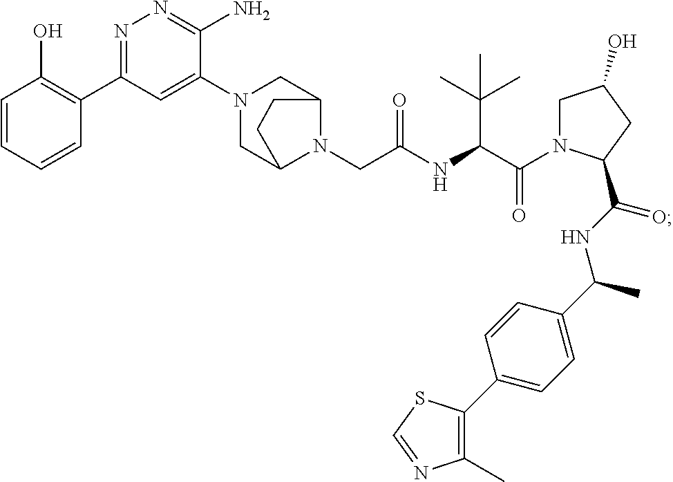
N1(CC(NC(C(N2CC(O)CC2C(NC(C2=CC=C(C3=C(C)N=CS3)C=C2)C)=O)=O)C(C)(C)C)=O)C2CN(C3=CC(C4=C(O)C=CC=C4)=NN=C3N)CC1CC2
